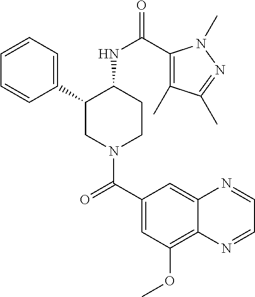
C1=CC=C(C2CN(C(C3=CC(OC)=C4C(=C3)N=CC=N4)=O)CCC2NC(=O)C2=C(C)C(C)=NN2C)C=C1
